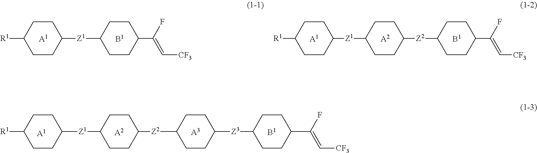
C1CC([Z1]C2CCC(C(=C[CF3])F)CC2)CCC1[R1].[A1].C1CC([Z1]C2CCC([Z2]C3CCC(C(=C[CF3])F)CC3)CC2)CCC1[R1].[A1].[A2].[A1].[A2].[A3].C1CC([Z2]C2CCC([Z3]C3CCC(C(=C[CF3])F)CC3)CC2)CCC1[Z1]C1CCC([R1])CC1
